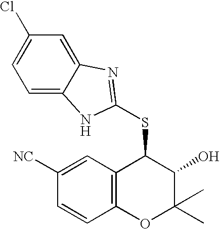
C12=C(C(SC3=NC4=CC(Cl)=CC=C4N3)C(O)C(C)(C)O1)C=C([NC])C=C2
